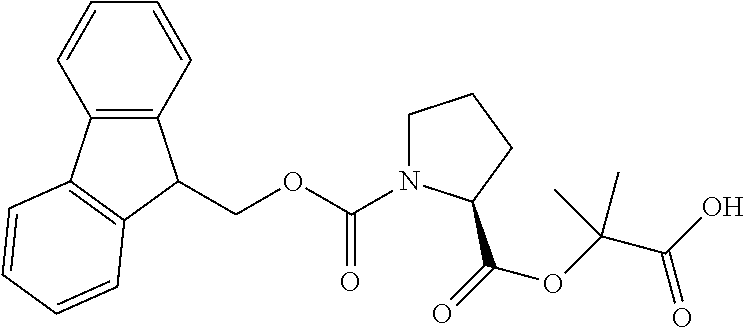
C(OC(N1CCCC1C(=O)OC(C(=O)O)(C)C)=O)C1C2=C(C=CC=C2)C2=C1C=CC=C2
